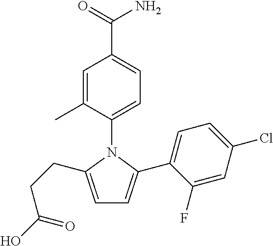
C1=C(C(N)=O)C=C(C)C(N2C(C3=CC=C(Cl)C=C3F)=CC=C2CCC(O)=O)=C1
